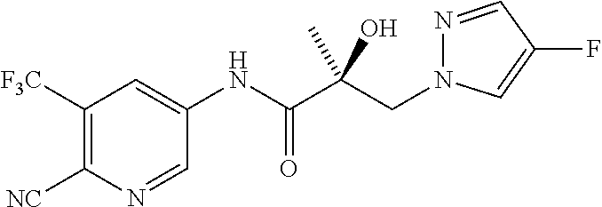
C1=NC([NC])=C([F3C])C=C1NC(C(CN1N=CC(F)=C1)(O)C)=O
